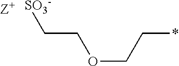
[Z+].[SO3-]CCOCC*
